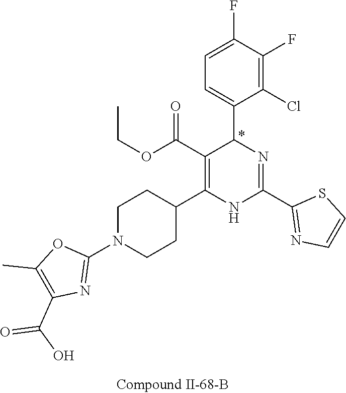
C1(F)=C(Cl)C(C2N=C(C3=NC=CS3)NC(C3CCN(C4=NC(C(=O)O)=C(C)O4)CC3)=C2C(OCC)=O)=CC=C1F
